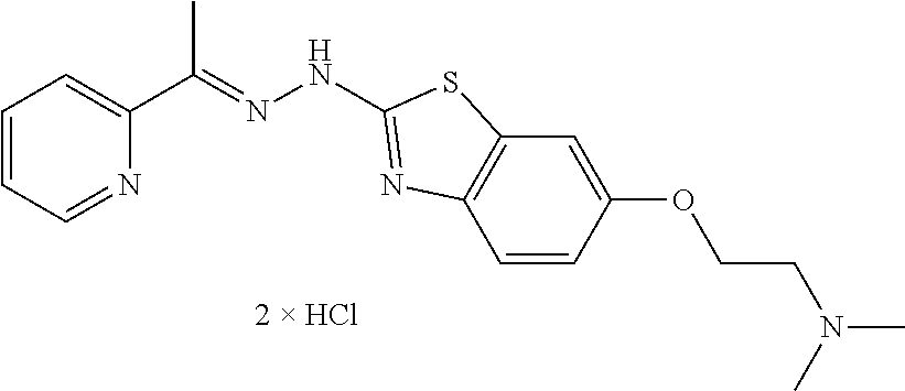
C(=NNC1=NC2=C(C=C(OCCN(C)C)C=C2)S1)(C)C1=CC=CC=N1
